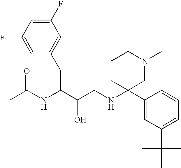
C1(F)=CC(F)=CC(CC(C(CNC2(C3=CC(C(C)(C)C)=CC=C3)CN(C)CCC2)O)NC(C)=O)=C1
